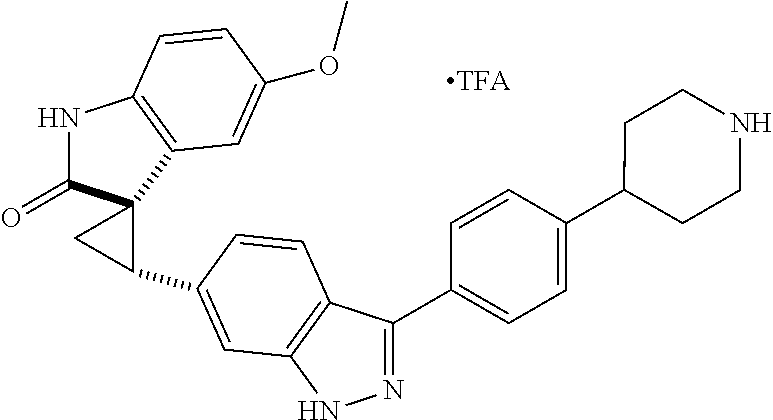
N1=C(C2=CC=C(C3CCNCC3)C=C2)C2=C(N1)C=C(C1C3(C(=O)NC4=C3C=C(OC)C=C4)C1)C=C2
